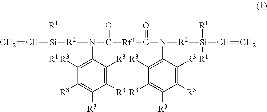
C1([R3])=C(N([R2][Si](C=C)([R1])[R1])C(=O)[Rf1]C(=O)N(C2=C([R3])C([R3])=C([R3])C([R3])=C2[R3])[R2][Si]([R1])([R1])C=C)C([R3])=C([R3])C([R3])=C1[R3]
